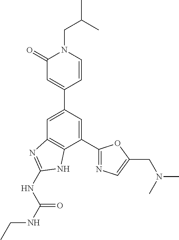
C1=C(C2=CC(=O)N(CC(C)C)C=C2)C=C(C2=NC=C(CN(C)C)O2)C2=C1N=C(NC(NCC)=O)N2
